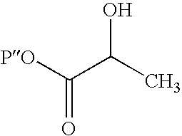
C(=O)([PO])C(C)O
